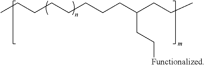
CCCCCCCCC(CCC)CC[Functionalized]
